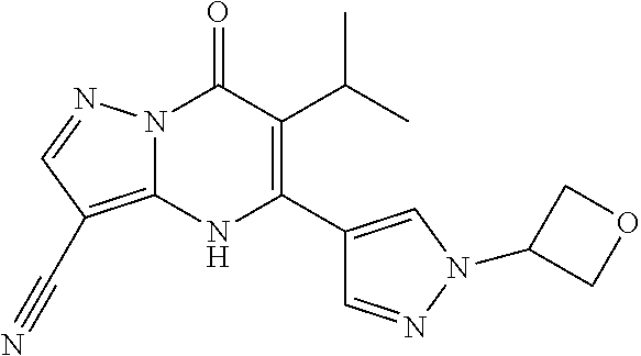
N12C(=C(C#N)C=N1)NC(C1=CN(C3COC3)N=C1)=C(C(C)C)C2=O
